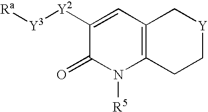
[Ra][Y3][Y2]C1=CC2=C(N([R5])C1=O)CC[Y]C2
